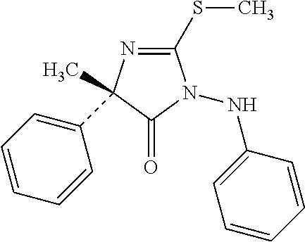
C1(SC)=NC(C)(C2=CC=CC=C2)C(=O)N1NC1=CC=CC=C1
